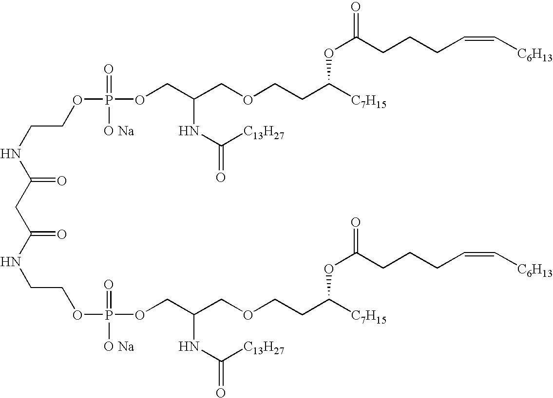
C(NC(CC(NCCOP([O Na])(=O)OCC(COCCC([C7H15])OC(CCCC=C[C6H13])=O)NC(=O)[C13H27])=O)=O)COP(=O)([O Na])OCC(COCCC([C7H15])OC(=O)CCCC=C[C6H13])NC([C13H27])=O
